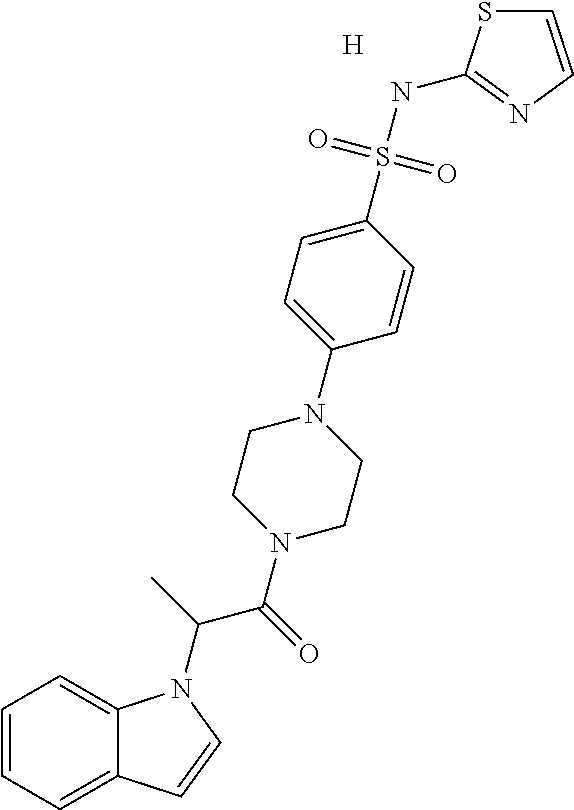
[H].C1=CC=C2C(=C1)N(C(C)C(=O)N1CCN(C3=CC=C(S(NC4=NC=CS4)(=O)=O)C=C3)CC1)C=C2
